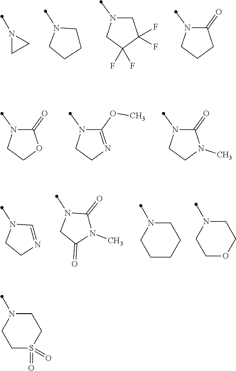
N1(C)CC1.C1CN(C)CC1.C1N(C)CC(F)(F)C1(F)F.C1(=O)N(C)CCC1.C1(=O)N(C)CCO1.C1(OC)=NCCN1C.C1(=O)N(C)CCN1C.N1=CN(C)CC1.N1(C)C(=O)N(C)CC1=O.C1CCCN(C)C1.C1OCCN(C)C1.C1S(=O)(=O)CCN(C)C1
